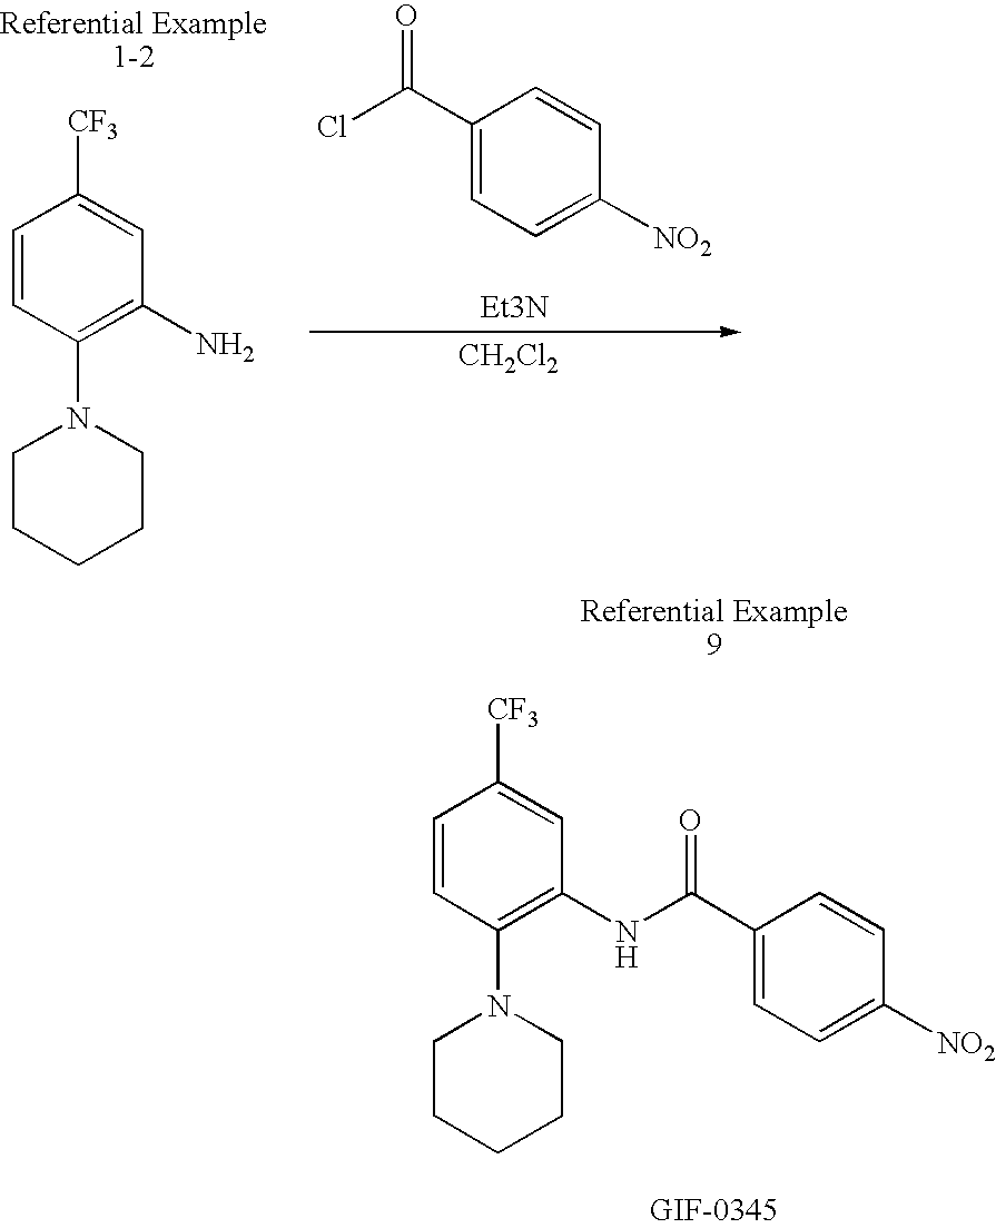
C1=CC(N2CCCCC2)=C(N)C=C1[CF3].C1(C(Cl)=O)=CC=C([NO2])C=C1.[Et3N].[CH2Cl2].C1=CC(N2CCCCC2)=C(NC(C2=CC=C([NO2])C=C2)=O)C=C1[CF3]
